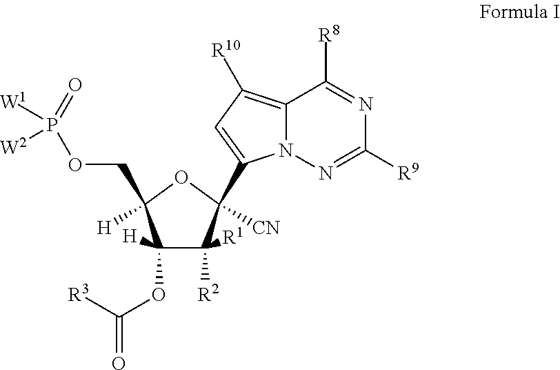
C1(OC(=O)[R3])([H])C([R1])([R2])C([CN])(C2=CC([R10])=C3N2N=C([R9])N=C3[R8])OC1(COP(=O)([W1])[W2])[H]
